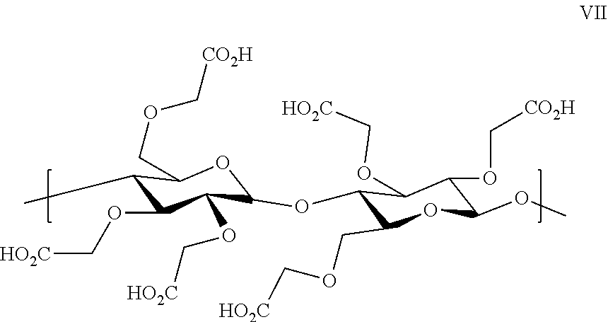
C1(C)C(OC[HO2C])C(OC[HO2C])C(OC2C(COC[HO2C])OC(OC)C(OC[CO2H])C2OC[HO2C])OC1COC[CO2H]
